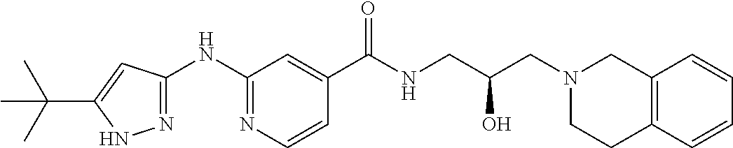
C1(C(NCC(CN2CC3=C(CC2)C=CC=C3)O)=O)=CC(NC2=NNC(C(C)(C)C)=C2)=NC=C1
